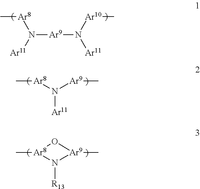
N([Ar9]N([Ar11])[Ar10]C)([Ar8]C)[Ar11].[Ar8](N([Ar9]C)[Ar11])C.[Ar8]1(C)N([R13])[Ar9](C)O1
